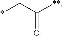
O=C([**])C*
